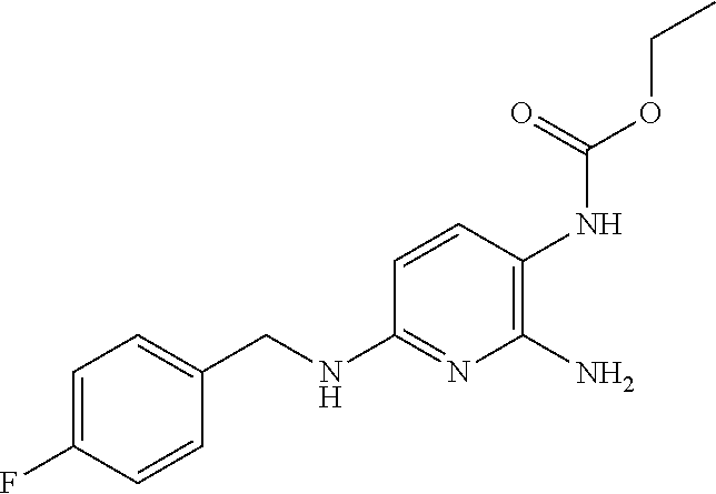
C1=C(F)C=CC(CNC2=NC(N)=C(NC(OCC)=O)C=C2)=C1
